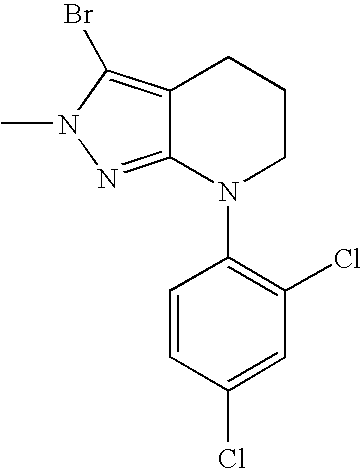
C1=CC(Cl)=CC(Cl)=C1N1CCCC2=C(Br)N(C)N=C12
